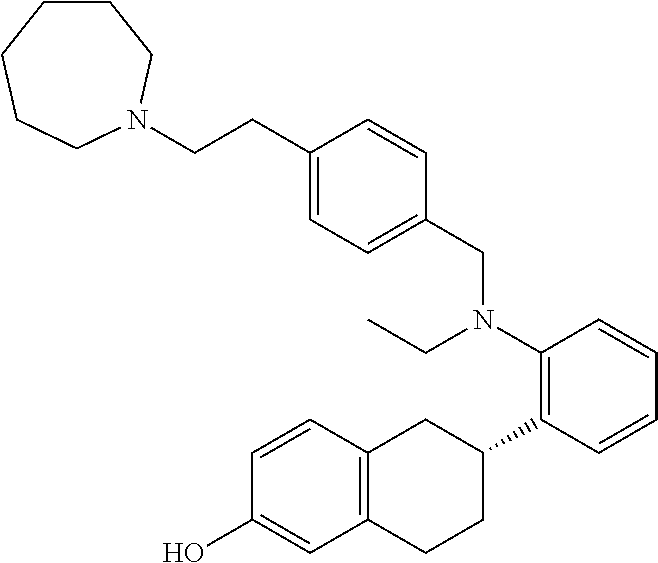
C1(O)=CC2=C(C=C1)CC(C1=C(N(CC)CC3=CC=C(CCN4CCCCCC4)C=C3)C=CC=C1)CC2
